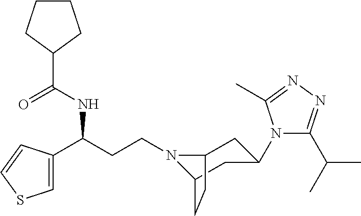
N1(CCC(C2=CSC=C2)NC(C2CCCC2)=O)C2CC(N3C(C(C)C)=NN=C3C)CC1CC2
